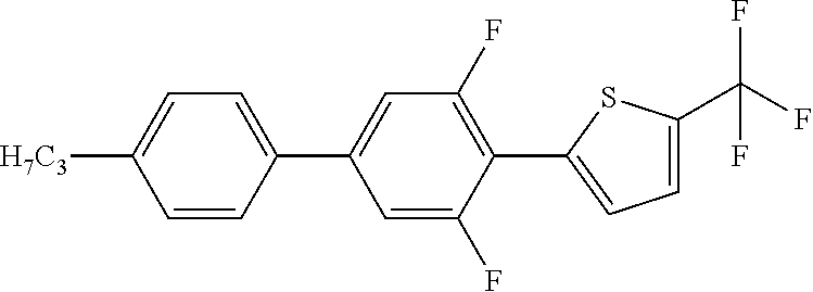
C1=CC(C2=CC(F)=C(C3=CC=C(C(F)(F)F)S3)C(F)=C2)=CC=C1[H7C3]
